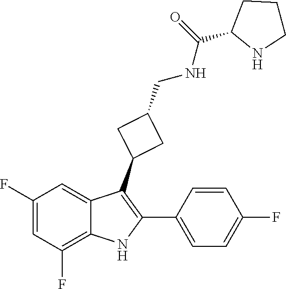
C1=CC(F)=CC=C1C1=C(C2CC(CNC(=O)C3NCCC3)C2)C2=CC(F)=CC(F)=C2N1
